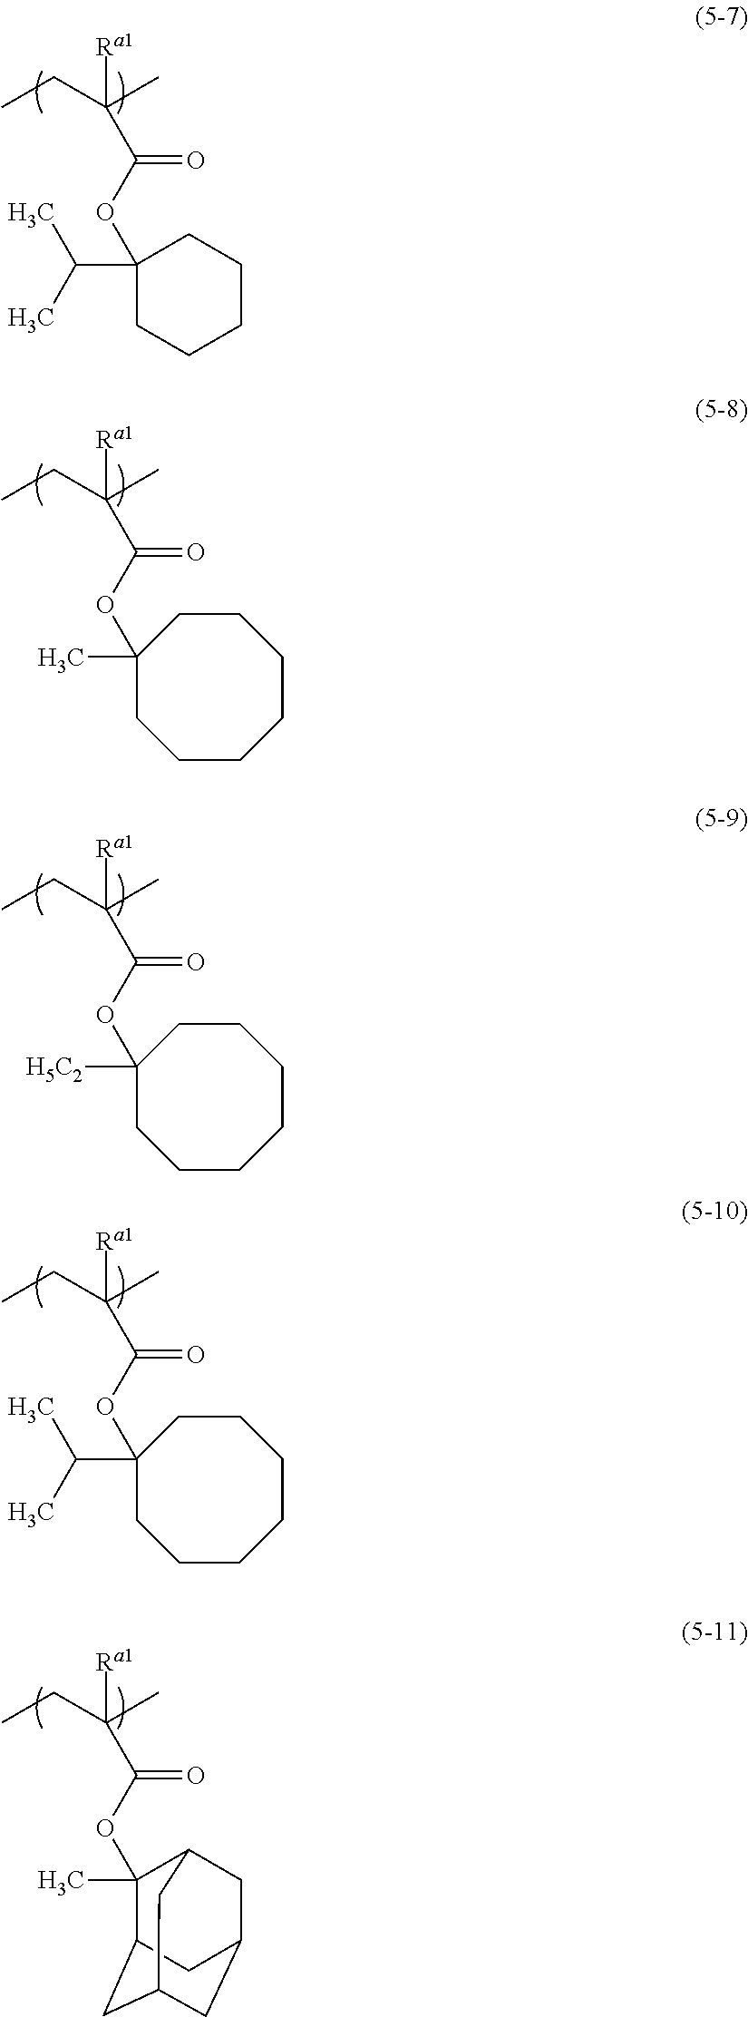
CCC(C)([Ra1])C(OC1(C(C)C)CCCCC1)=O.CCC(C)([Ra1])C(OC1(C)CCCCCCC1)=O.CCC(C)([Ra1])C(OC1([H5C2])CCCCCCC1)=O.CCC(C)([Ra1])C(OC1(C(C)C)CCCCCCC1)=O.CCC(C)([Ra1])C(OC1(C)C2CC3CC(CC1C3)C2)=O
